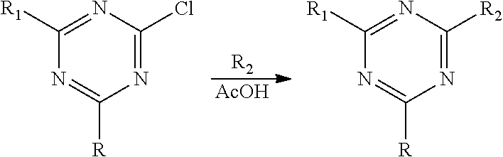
[AcOH].[R2].C1(Cl)=NC([R])=NC([R1])=N1.C1([R2])=NC([R])=NC([R1])=N1
